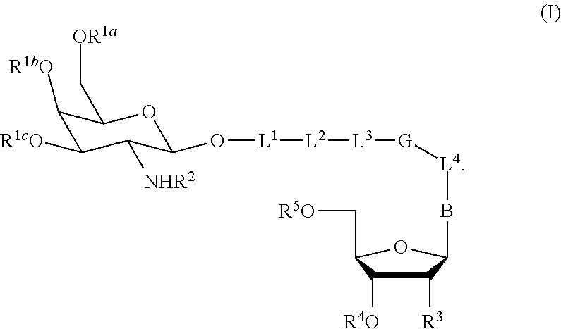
C1([R1bO])C([R1cO])C([NHR2])C(O[L1][L2][L3][G][L4]BC2C([R3])C([R4O])C(C[R5O])O2)OC1C[OR1a]
